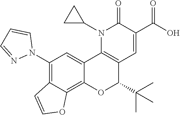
N1(C2CC2)C2=C(C=C(C(O)=O)C1=O)C(C(C)(C)C)OC1=C3C(=C(N4C=CC=N4)C=C21)C=CO3
